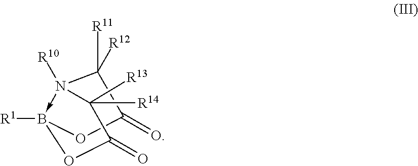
C1(=O)C([R12])([R11])N2([R10])->B([R1])(O1)OC(=O)C2([R13])[R14]
